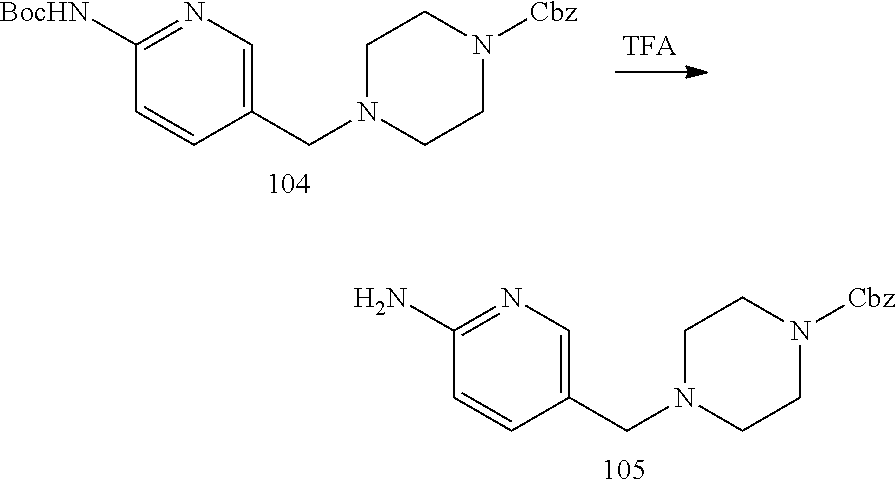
C1(CN2CCN([Cbz])CC2)=CN=C([BocHN])C=C1.C1(CN2CCN([Cbz])CC2)=CN=C(N)C=C1
